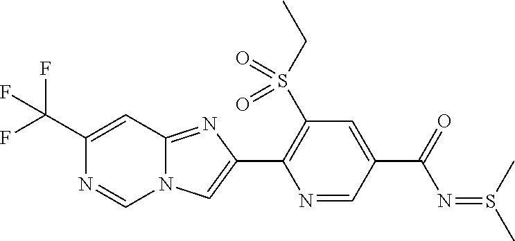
C1(C(F)(F)F)=CC2=NC(C3=C(S(CC)(=O)=O)C=C(C(N=S(C)C)=O)C=N3)=CN2C=N1
